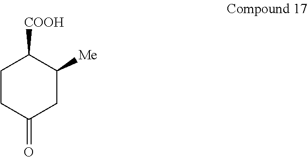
C1CC(=O)CC([Me])C1[COOH]
